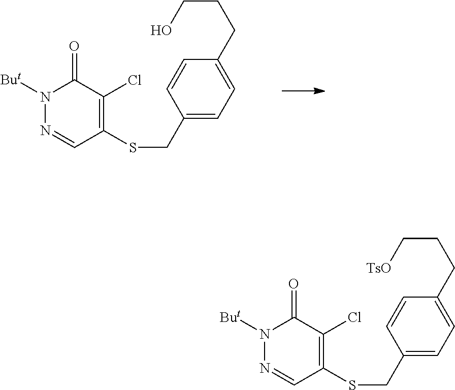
N1=CC(SCC2=CC=C(CCCO)C=C2)=C(Cl)C(=O)N1[But].N1=CC(SCC2=CC=C(CCC[TsO])C=C2)=C(Cl)C(=O)N1[But]
